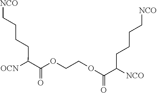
C(C(=O)OCCOC(=O)C(CCCC[NCO])[NCO])(CCCC[NCO])[OCN]
